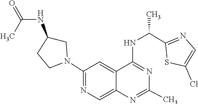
N1=C(NC(C2=NC=C(Cl)S2)C)C2=CC(N3CC(NC(=O)C)CC3)=NC=C2N=C1C
